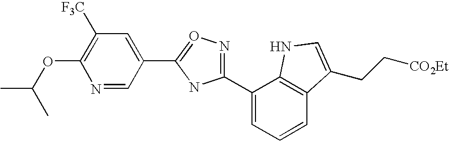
N1=C(C2=CC=CC3=C2NC=C3CC[CO2Et])NC(C2=CC([F3C])=C(OC(C)C)N=C2)=O1
